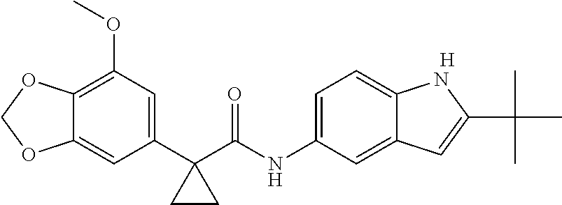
C1(C2(C(NC3=CC=C4C(=C3)C=C(C(C)(C)C)N4)=O)CC2)=CC(OC)=C2C(=C1)OCO2.[H]
